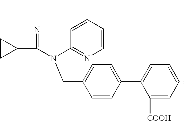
C1=CC(C2=CC=CC=C2[COOH])=CC=C1CN1C2=NC=CC(C)=C2N=C1C1CC1
